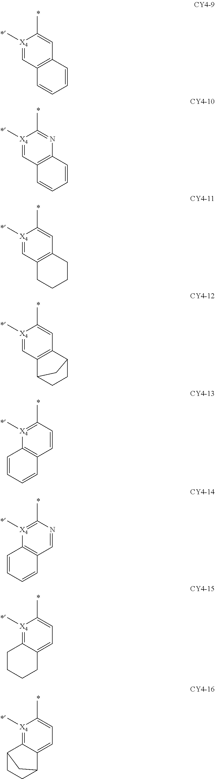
[X4]1(C)=CC2=C(C=C1C)C=CC=C2.[X4]1(C)=CC2=C(N=C1C)C=CC=C2.[X4]1(C)=CC2=C(C=C1C)CCCC2.[X4]1(C)=CC2=C(C=C1C)C1CCC2C1.[X4]1(C)=C(C)C=CC2=C1C=CC=C2.[X4]1(C)=C(C)N=CC2=C1C=CC=C2.[X4]1(C)=C2C(=CC=C1C)CCCC2.[X4]1(C)=C2C(=CC=C1C)C1CCC2C1
